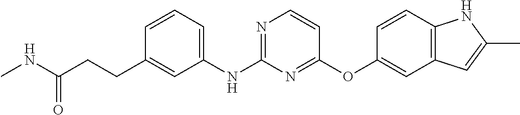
C1=CC=C(NC2=NC=CC(OC3=CC4=C(C=C3)NC(C)=C4)=N2)C=C1CCC(NC)=O
